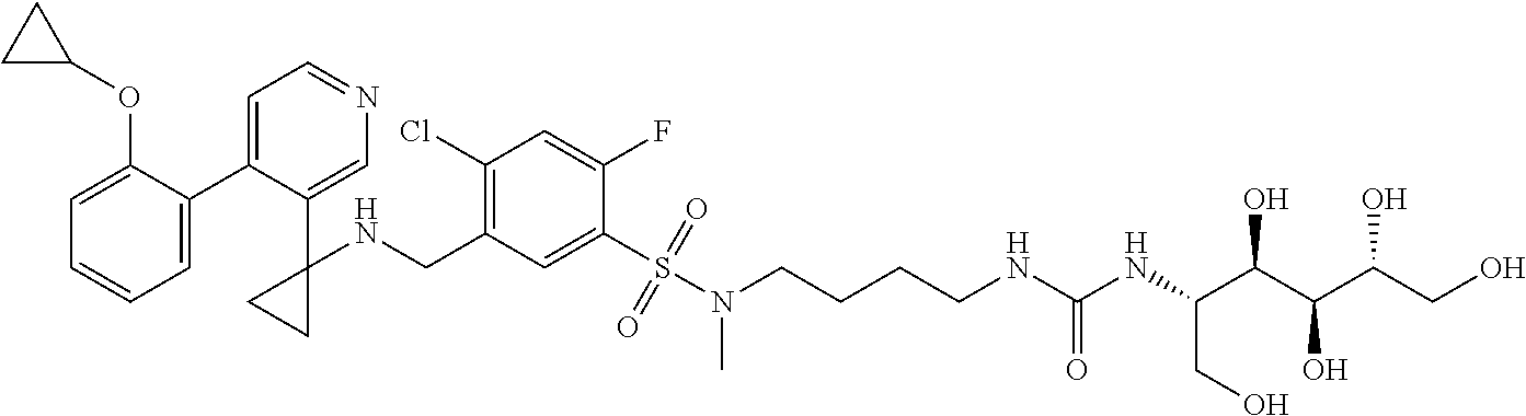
C1=C(C2=CC=NC=C2C2(NCC3=C(Cl)C=C(F)C(S(N(CCCCNC(NC(C(C(C(CO)O)O)O)CO)=O)C)(=O)=O)=C3)CC2)C(OC2CC2)=CC=C1
